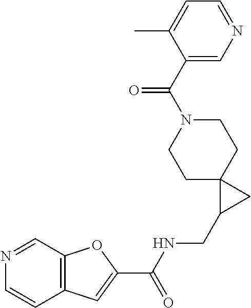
C12=C(C=C(C(NCC3CC34CCN(C(C3=CN=CC=C3C)=O)CC4)=O)O1)C=CN=C2
